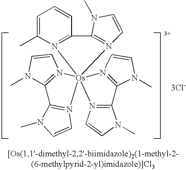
N1(C)C2=N(C=C1)[Os]13(N4=C2N(C)C=C4)(N2=C(N(C)C=C2)C2=N1C=CN2C)N1=C(C=CC=C1C)C1=N3C=CN1C.[3Cl-]
